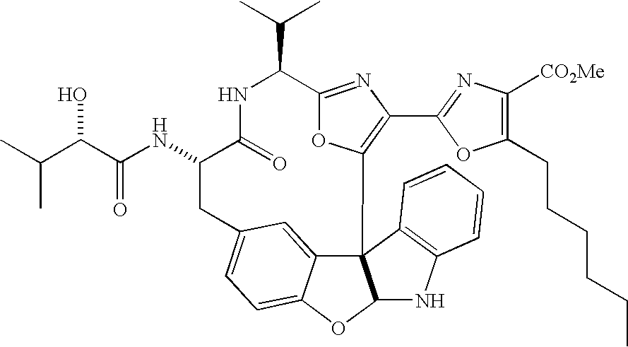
C123C4=CC(=CC=C4OC1NC1=C2C=CC=C1)CC(NC(C(C(C)C)O)=O)C(=O)NC(C(C)C)C1=NC(C2=NC([CO2Me])=C(CCCCCC)O2)=C3O1
